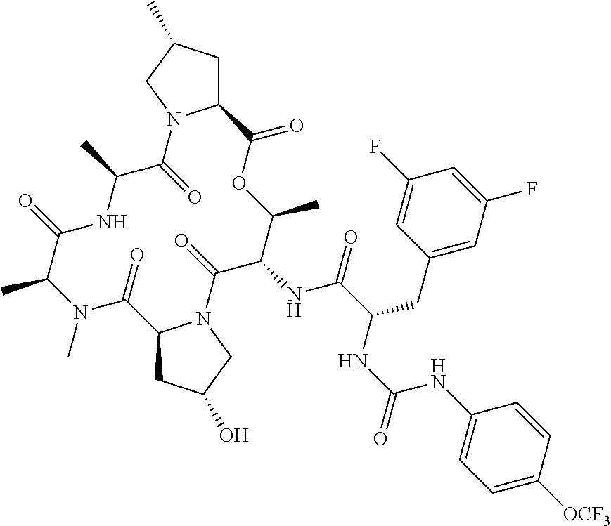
CN1C(C)C(=O)NC(C)C(=O)N2C(CC(C)C2)C(=O)OC(C)C(NC(=O)C(CC2=CC(F)=CC(F)=C2)NC(NC2=CC=C([OCF3])C=C2)=O)C(=O)N2C(C1=O)CC(O)C2
